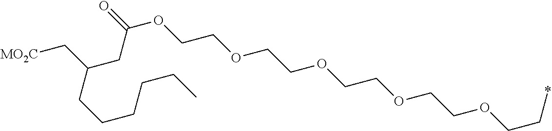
O=C(OCCOCCOCCOCCOCC*)CC(C[MO2C])CCCCCC
